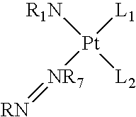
[R1N][Pt]([L2])([L1])[NR7]=[RN]
